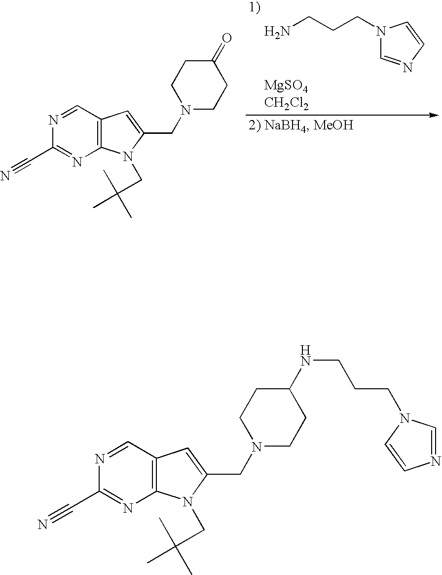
N1=CC2=C(N=C1C#N)N(CC(C)(C)C)C(CN1CCC(=O)CC1)=C2.N1(CCCN)C=NC=C1.N1=CC2=C(N=C1C#N)N(CC(C)(C)C)C(CN1CCC(NCCCN3C=NC=C3)CC1)=C2
